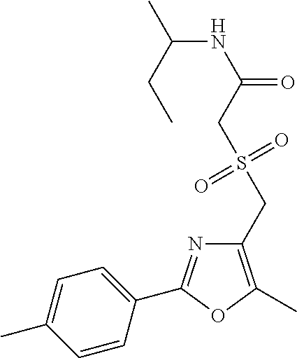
C1=C(C)C=CC(C2=NC(CS(CC(NC(C)CC)=O)(=O)=O)=C(C)O2)=C1
